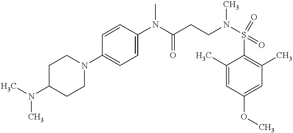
C1=CC(N(C(CCN(S(C2=C(C)C=C(OC)C=C2C)(=O)=O)C)=O)C)=CC=C1N1CCC(N(C)C)CC1
